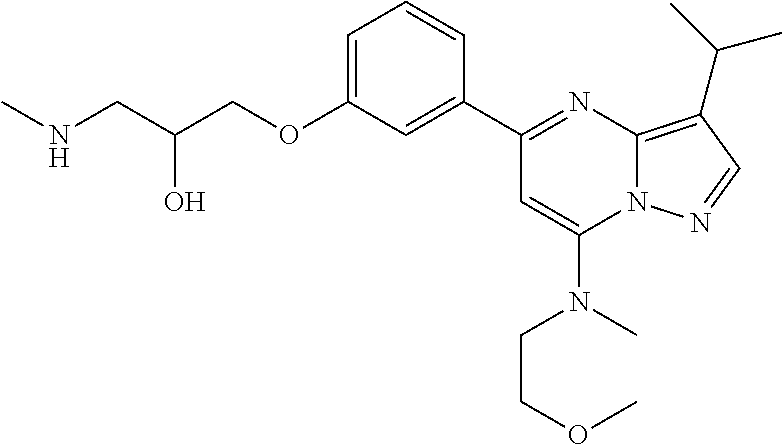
C1=C(OCC(CNC)O)C=C(C2=NC3=C(C(C)C)C=NN3C(N(C)CCOC)=C2)C=C1
